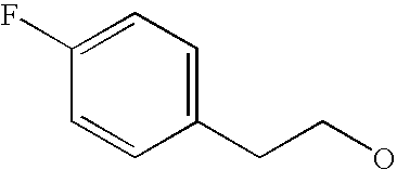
C1=CC(CCO)=CC=C1F
